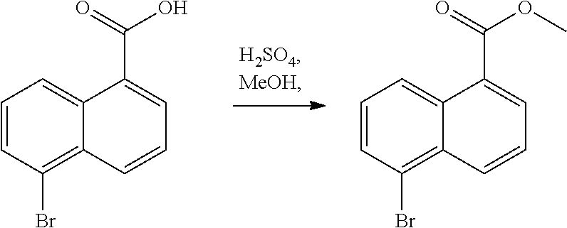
C1=CC(Br)=C2C(=C1)C(C(O)=O)=CC=C2.C1=CC(Br)=C2C(=C1)C(C(OC)=O)=CC=C2
